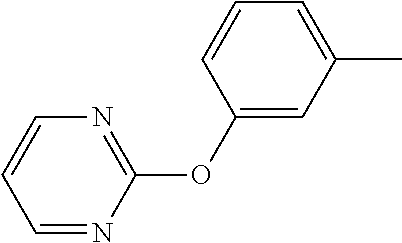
C1(OC2=NC=CC=N2)=CC(C)=CC=C1
